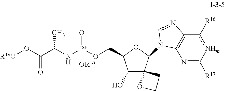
C1(O)C2(C(N3C4=C(c([R16])[NHm]C([R17])=N4)N=C3)OC1CO[P*](NC(C(O[R1cO])=O)C)(=O)[OR1a])OCC2
